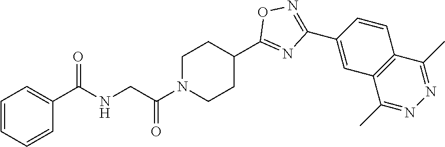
C1=CC=CC(C(NCC(N2CCC(C3=NC(C4=CC5=C(C=C4)C(C)=NN=C5C)=NO3)CC2)=O)=O)=C1
